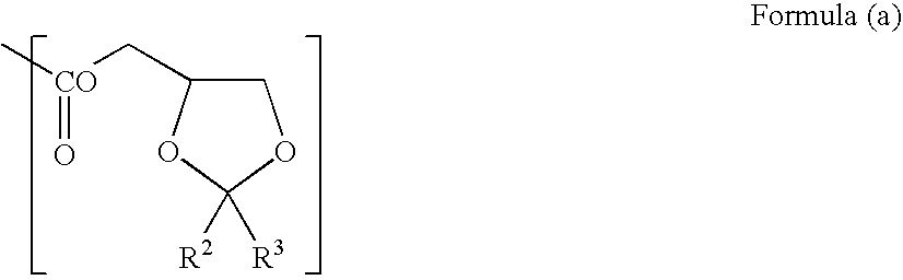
C1C(C[CO](C)=O)OC([R2])([R3])O1
